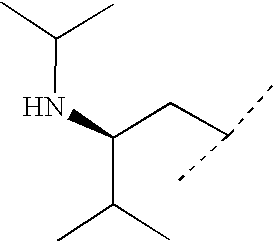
N(C(CC(C)C)C(C)C)C(C)C
